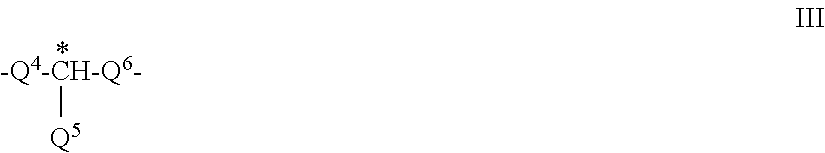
[-Q4-CH-Q6-][Q5]
